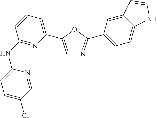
C1(NC2=NC(C3=CN=C(C4=CC=C5C(=C4)C=CN5)O3)=CC=C2)=CC=C(Cl)C=N1
